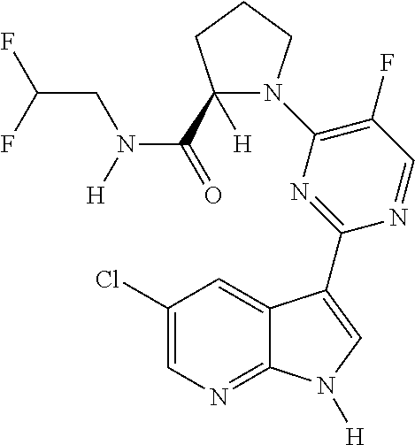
C1(F)=C(N2C(C(N(CC(F)F)[H])=O)([H])CCC2)N=C(C2=CN([H])C3=NC=C(Cl)C=C32)N=C1
